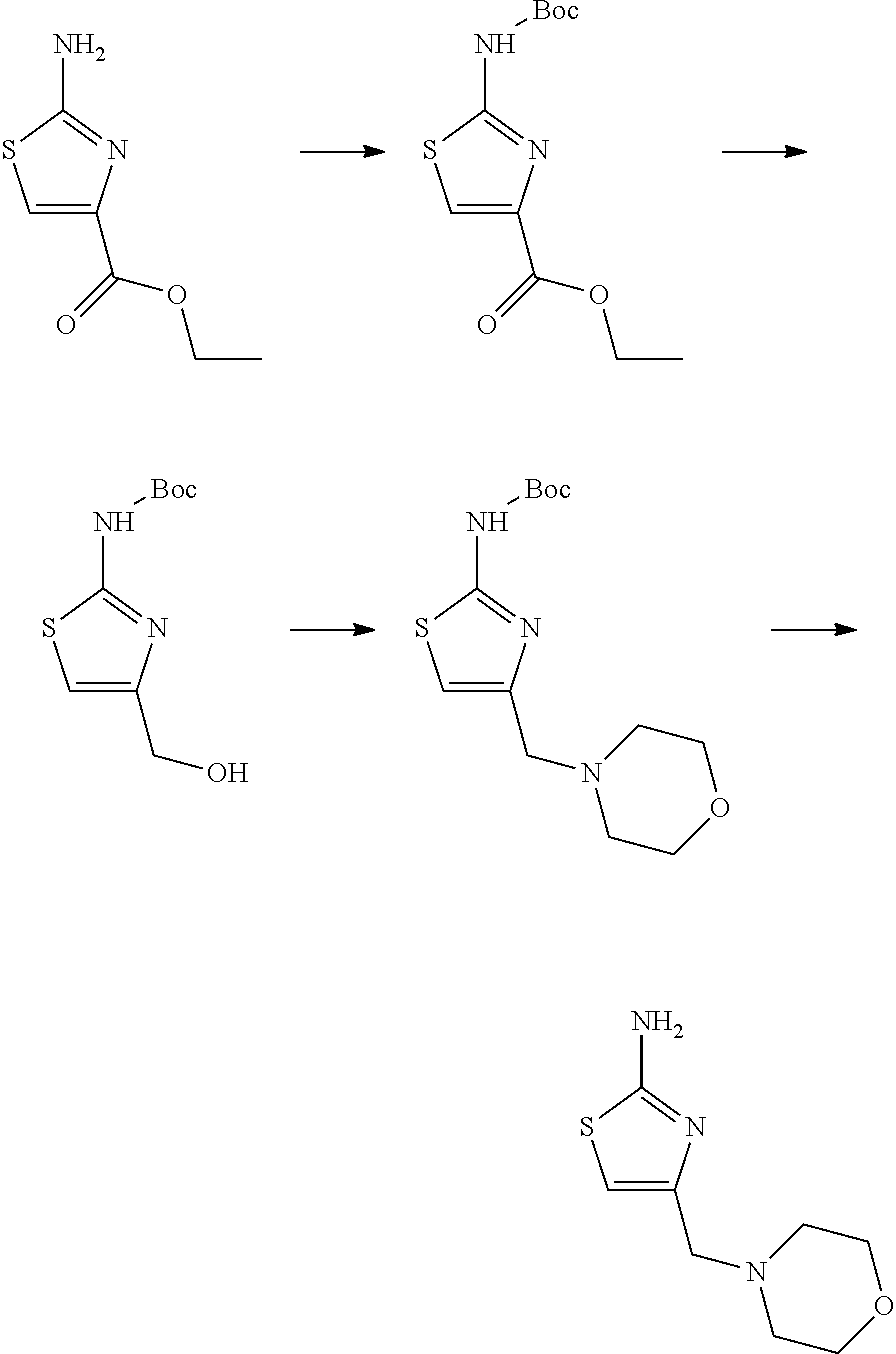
C1=C(C(OCC)=O)N=C(N)S1.C1=C(C(OCC)=O)N=C(N[Boc])S1.C1=C(CO)N=C(N[Boc])S1.C1=C(CN2CCOCC2)N=C(N[Boc])S1.C1=C(CN2CCOCC2)N=C(N)S1
